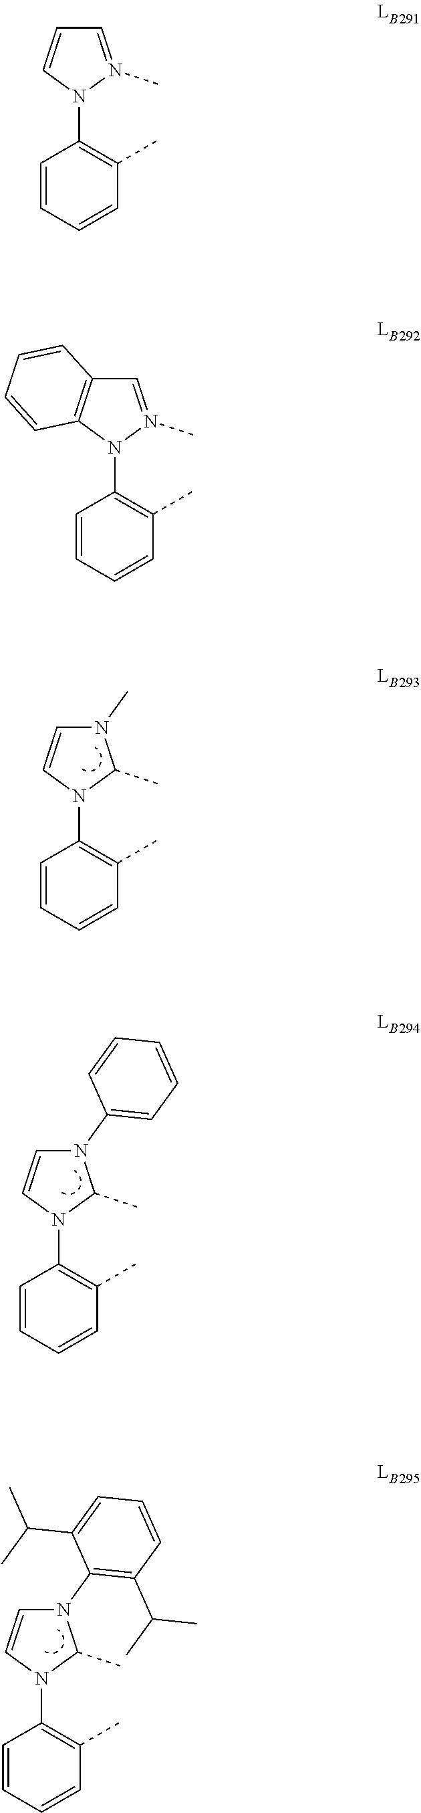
N1(C2=C(C)C=CC=C2)C(C)N(C2=C(C(C)C)C=CC=C2C(C)C)C=C1.N1(C2=C(C)C=CC=C2)C(C)N(C)C=C1.N1(C2=C(C)C=CC=C2)C(C)N(C2=CC=CC=C2)C=C1.N1(C2=C(C)C=CC=C2)N(C)=CC2=C1C=CC=C2.N1(C2=C(C)C=CC=C2)N(C)=CC=C1
